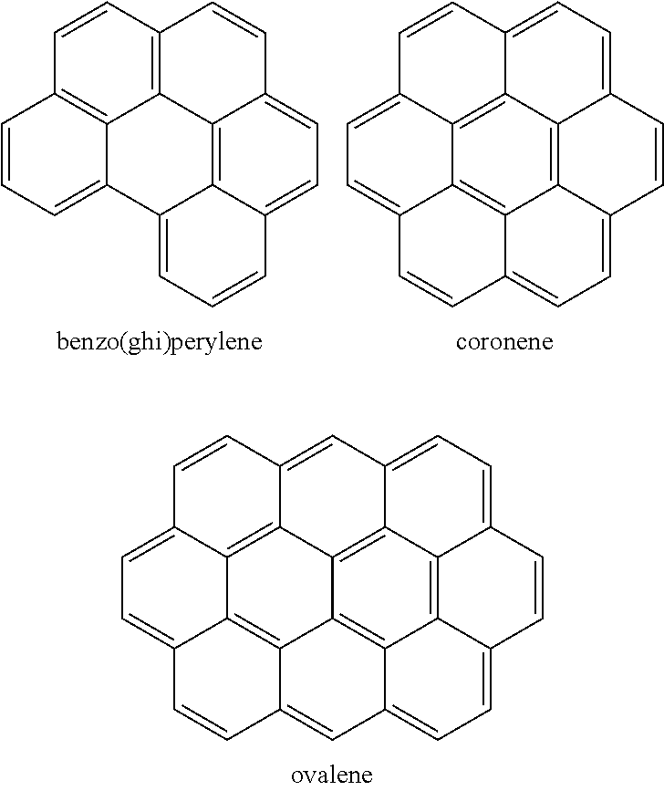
C12=C3C=CC4=C1C(=CC=C4)C1=CC=CC4=CC=C(C2=C14)C=C3.C12=C3C4=CC=C5C3=C3C6=C1C(=CC=C2C=C4)C=CC6=CC=C3C=C5.C12=C3C4=C5C6=C7C3=C3C8=C1C1=CC=C2C=C4C=CC5=CC=C6C=CC7=CC3=CC=C8C=C1
